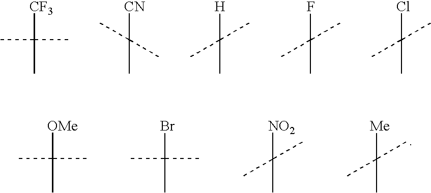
[CF3]C(C)(C)C.[CN]C(C)(C)C.[H]C(C)(C)C.FC(C)(C)C.ClC(C)(C)C.[OMe]C(C)(C)C.BrC(C)(C)C.[NO2]C(C)(C)C.[Me]C(C)(C)C
